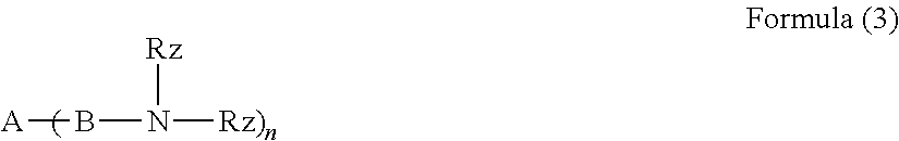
[A]BN([Rz)n])[Rz]
